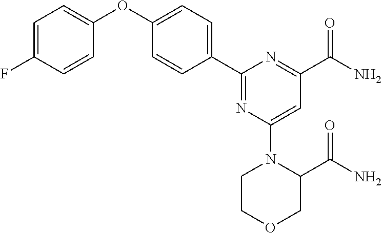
C1=C(F)C=CC(OC2=CC=C(C3=NC(N4CCOCC4C(N)=O)=CC(C(N)=O)=N3)C=C2)=C1
